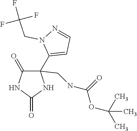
C1(C2=CC=NN2CC(F)(F)F)(CNC(=O)OC(C)(C)C)C(=O)NC(=O)N1
